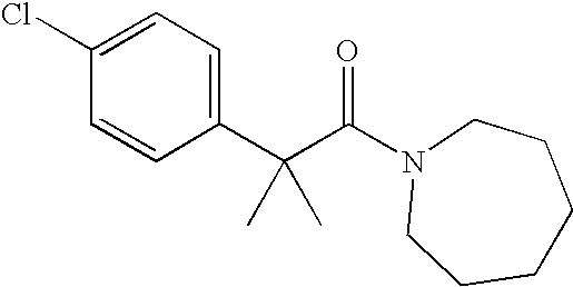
C1(Cl)=CC=C(C(C(N2CCCCCC2)=O)(C)C)C=C1
